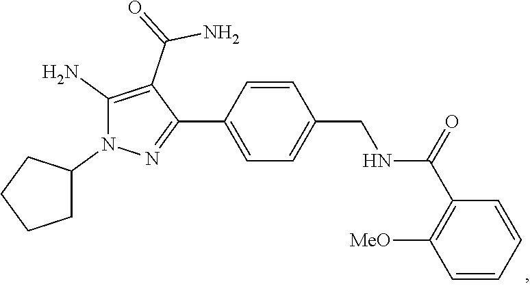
C1=CC(CNC(C2=C([MeO])C=CC=C2)=O)=CC=C1C1=NN(C2CCCC2)C(N)=C1C(=O)N
